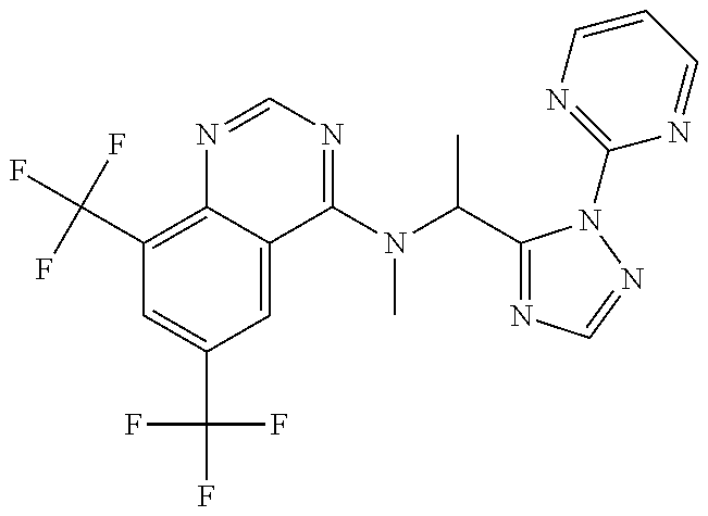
C1(C(F)(F)F)=C2C(=CC(C(F)(F)F)=C1)C(N(C(C)C1=NC=NN1C1=NC=CC=N1)C)=NC=N2
